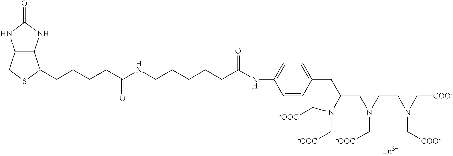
C12C(NC(=O)N1)C(CCCCC(NCCCCCC(NC1=CC=C(CC(CN(CCN(C[COO-])C[COO-])C[-OOC])N(C[-OOC])C[-OOC])C=C1)=O)=O)SC2
